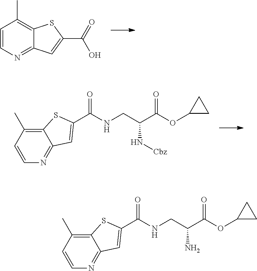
C1=CN=C2C(=C1C)SC(C(=O)O)=C2.C12=C(C)C=CN=C1C=C(C(=O)NCC(C(OC1CC1)=O)N[Cbz])S2.C12=C(C)C=CN=C1C=C(C(=O)NCC(C(OC1CC1)=O)N)S2
